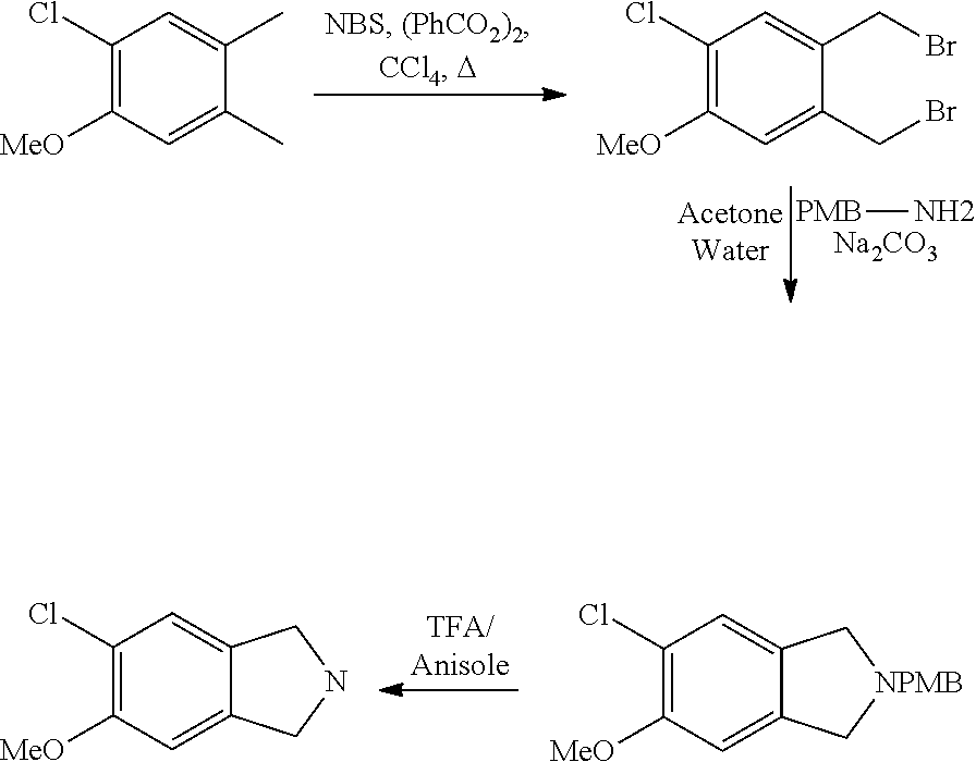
[PMB]N.[Na2CO3].C1(Cl)=C([MeO])C=C(C)C(C)=C1.C1(Cl)=C([MeO])C=C(CBr)C(CBr)=C1.C1=C2C(=CC(Cl)=C1[MeO])C[NPMB]C2.C1=C2C(=CC(Cl)=C1[MeO])CNC2
